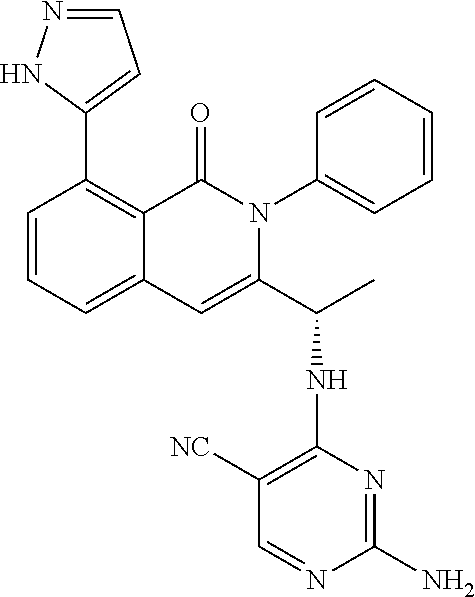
C1=CC=C2C(=C1C1=CC=NN1)C(=O)N(C1=CC=CC=C1)C(C(C)NC1=C([NC])C=NC(N)=N1)=C2
